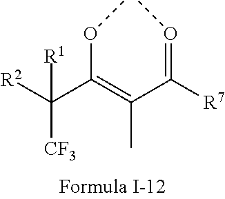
[R2]C(C(=C(C([R7])=OC)C)OC)([R1])[CF3]
